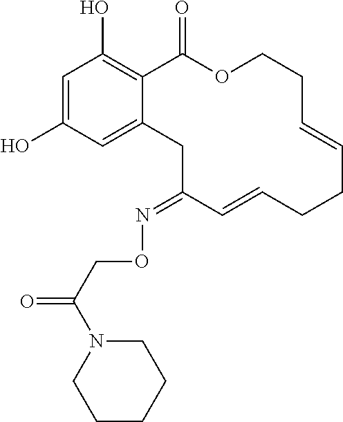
C1=C(O)C=C2C(=C1O)C(=O)OCCC=CCCC=CC(=NOCC(=O)N1CCCCC1)C2
